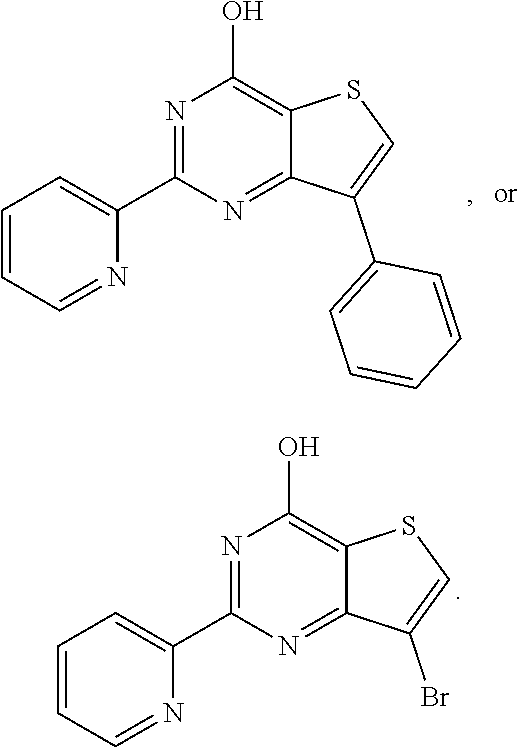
C1(C2=CC=CC=N2)=NC(O)=C2C(=N1)C(C1=CC=CC=C1)=CS2.C1(C2=CC=CC=N2)=NC(O)=C2C(=N1)C(Br)=CS2
